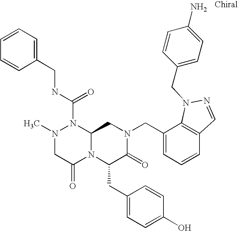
N(C(N1N(C)CC(=O)N2C1CN(CC1=CC=CC3=C1N(CC1=CC=C(N)C=C1)N=C3)C(=O)C2CC1=CC=C(O)C=C1)=O)CC1=CC=CC=C1
